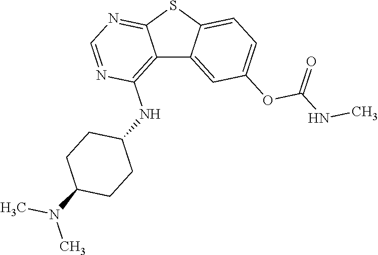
C12=C(NC3CCC(N(C)C)CC3)N=CN=C1SC1=CC=C(OC(=O)NC)C=C21
